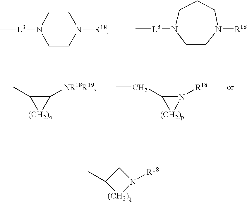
C[L3]N1CCN([R18])CC1.C[L3]N1CCCN([R18])CC1.C1(C)[(CH2)o]C1[NR18R19].C1(CC)[(CH2)p]N1[R18].C1(C)[(CH2)q]N([R18])C1
